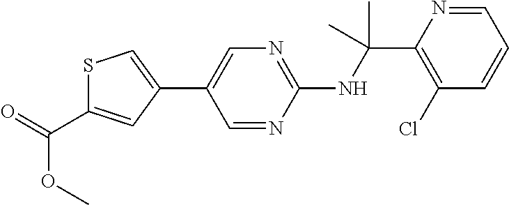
N(C(C1=C(Cl)C=CC=N1)(C)C)C1=NC=C(C2=CSC(C(=O)OC)=C2)C=N1
